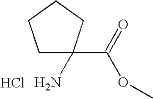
C1C(C(=O)OC)(N)CCC1.Cl
